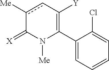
C1(C2=C([Y])cc([Me])C(=[X])N2[Me])=CC=CC=C1Cl
